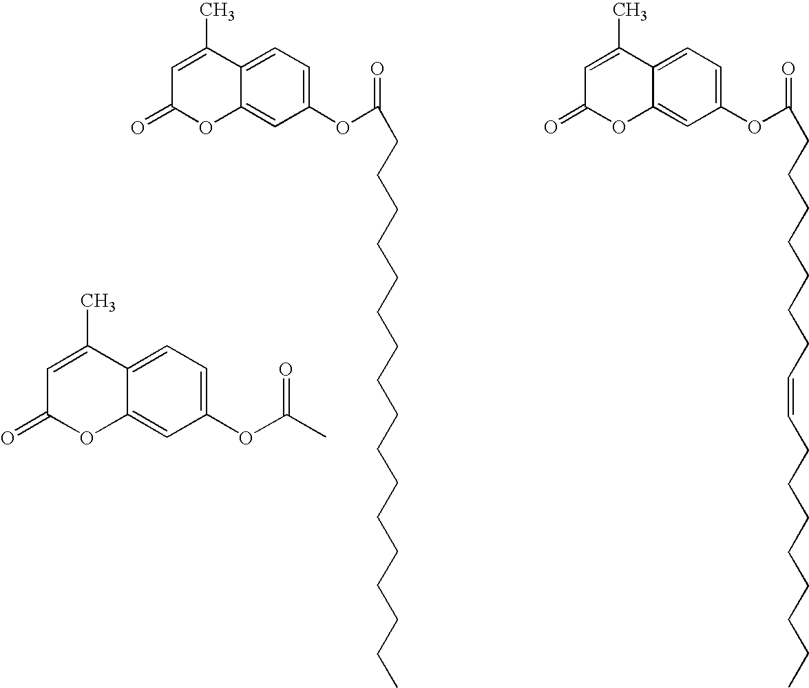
C1=C(C)C2=CC=C(OC(C)=O)C=C2OC1=O.C1=C(C)C2=CC=C(OC(CCCCCCCCCCCCCCCCC)=O)C=C2OC1=O.C1=C(C)C2=CC=C(OC(CCCCCCCC=CCCCCCCCC)=O)C=C2OC1=O
